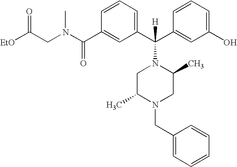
C1(C(N(CC([EtO])=O)C)=O)=CC(C(C2=CC(O)=CC=C2)([H])N2CC(C)N(CC3=CC=CC=C3)CC2C)=CC=C1
